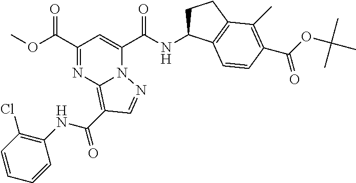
C1(C(OC)=O)=NC2=C(C(NC3=C(Cl)C=CC=C3)=O)C=NN2C(C(=O)NC2CCC3=C2C=CC(C(=O)OC(C)(C)C)=C3C)=C1
